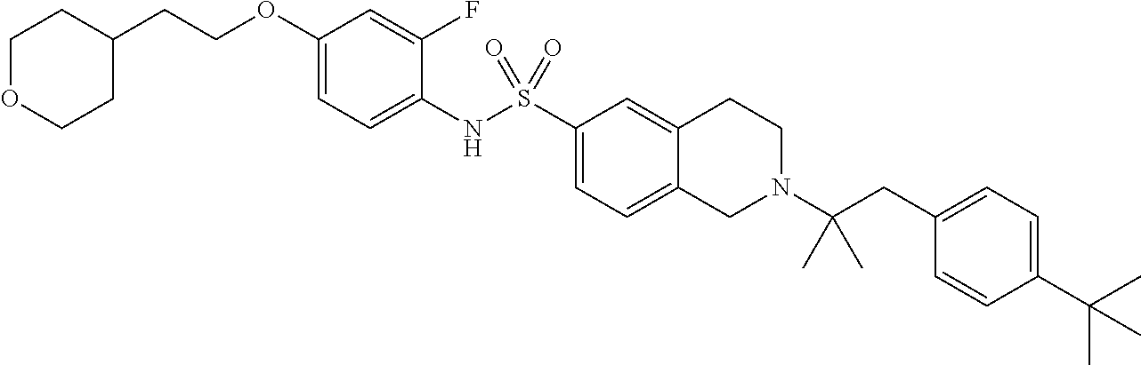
C1(OCCC2CCOCC2)=CC=C(NS(C2=CC=C3C(=C2)CCN(C(CC2=CC=C(C(C)(C)C)C=C2)(C)C)C3)(=O)=O)C(F)=C1
